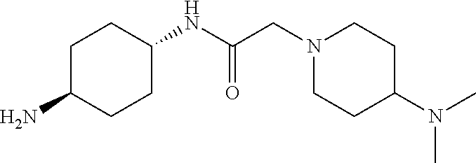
C1C(N)CCC(NC(=O)CN2CCC(N(C)C)CC2)C1
